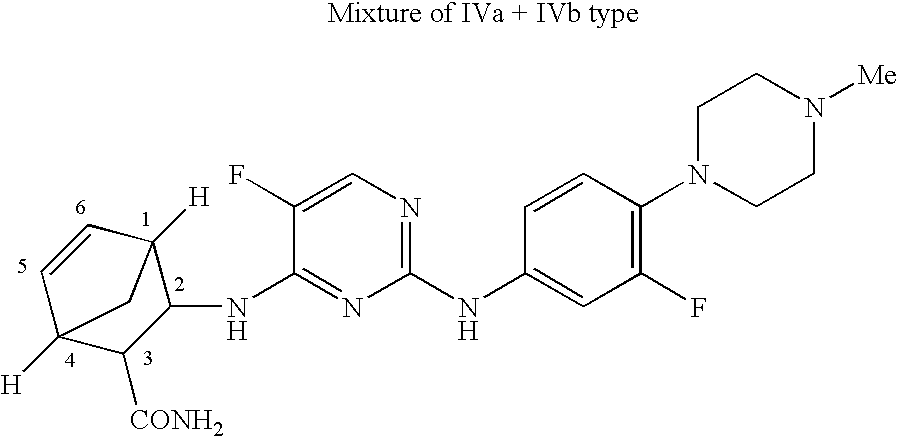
C1(NC2=CC(F)=C(N3CCN([Me])CC3)C=C2)=NC=C(F)C(NC2C3([H])C=CC([H])(C2[CONH2])C3)=N1
